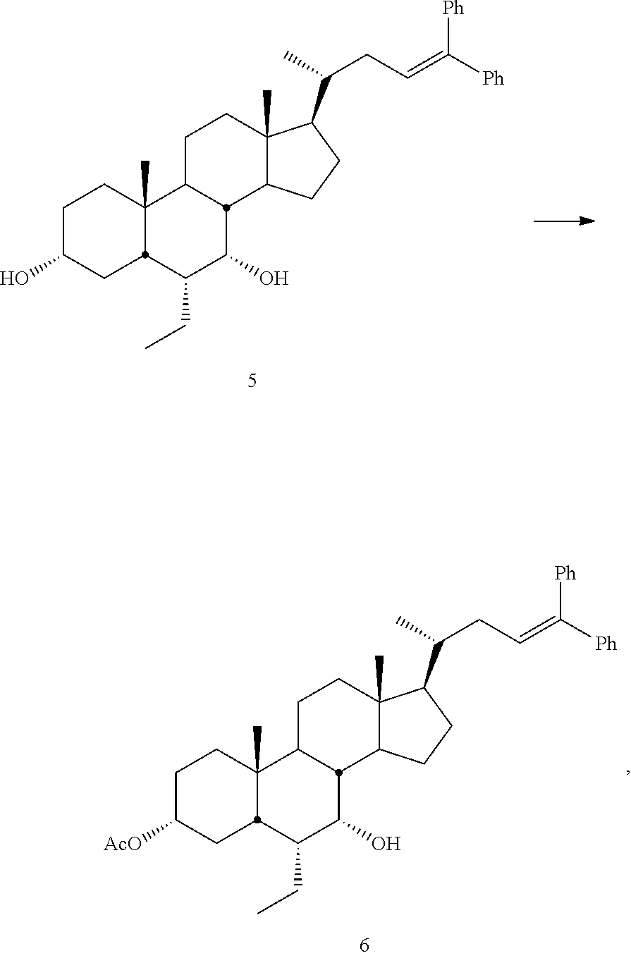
C1C([AcO])CC2C(C)(C1)C1CCC3(C)C(CCC3C(C)CC=C([Ph])[Ph])C1C(O)C2CC.C1C(O)CC2C(C)(C1)C1CCC3(C)C(CCC3C(C)CC=C([Ph])[Ph])C1C(O)C2CC
